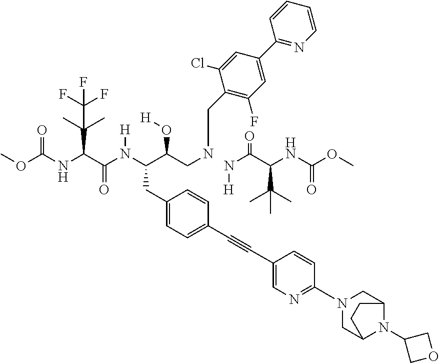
COC(NC(C(N(C(C(CNCC1=C(F)C=C(C2=NC=CC=C2)C=C1Cl)O[H])CC1=CC=C(C#CC2=CN=C(N3CC4N(C5COC5)C(C3)CC4)C=C2)C=C1)[H])=O)C(C(F)(F)F)(C)C)=O.N(C(C(NC(OC)=O)C(C)(C)C)=O)[H]
